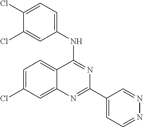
C1=C(Cl)C=C2C(=C1)C(NC1=CC=C(Cl)C(Cl)=C1)=NC(C1=CC=NN=C1)=N2
